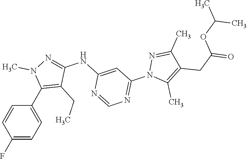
C1(C2=CC=C(F)C=C2)=C(CC)C(NC2=CC(N3C(C)=C(CC(OC(C)C)=O)C(C)=N3)=NC=N2)=NN1C
